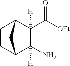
C([OEt])(=O)C1([H])C2CCC(C1(N)[H])C2
